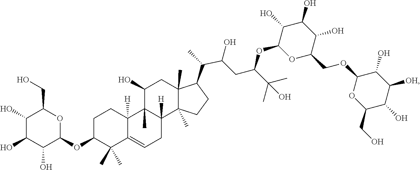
C1(O)C(COC2OC(CO)C(O)C([OH])C2O)OC(OC(CC(C(C2C3(C)CC(O)C4(C)C([H])(CC=C5C(C)(C)C(OC6OC(CO)C(O)C(O)C6O)CCC54[H])C3(C)CC2)C)O)C(C)(O)C)C(O)C1O
